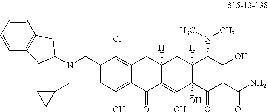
C1(CN(CC2CC2)C2CC3=C(C=CC=C3)C2)=CC(O)=C2C(=C1Cl)CC1([H])C(=C(O)C3(O)C([H])(C1)C(N(C)C)C(O)=C(C(N)=O)C3=O)C2=O
